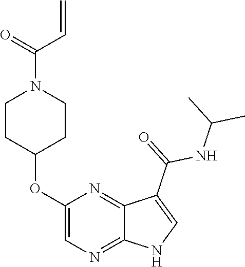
C1(OC2CCN(C(=O)C=C)CC2)=CN=C2C(=N1)C(C(=O)NC(C)C)=CN2
